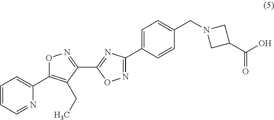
N1=C(C2=NC(C3=CC=C(CN4CC(C(=O)O)C4)C=C3)=NO2)C(CC)=C(C2=CC=CC=N2)O1
